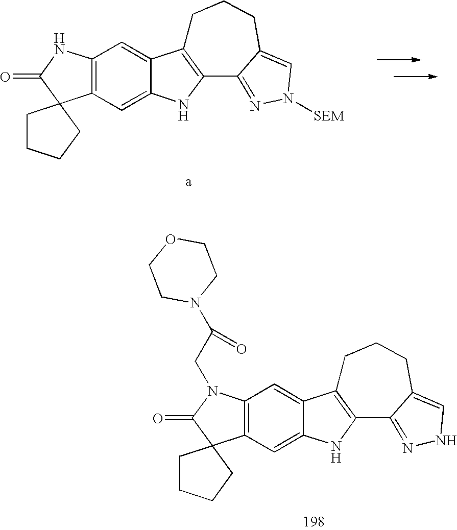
C12=C(C=C3C(=C1)C1=C(N3)C3=NN([SEM])C=C3CCC1)C1(C(=O)N2)CCCC1.C12=C(C=C3C(=C1)C1=C(N3)C3=NNC=C3CCC1)C1(C(=O)N2CC(N2CCOCC2)=O)CCCC1
